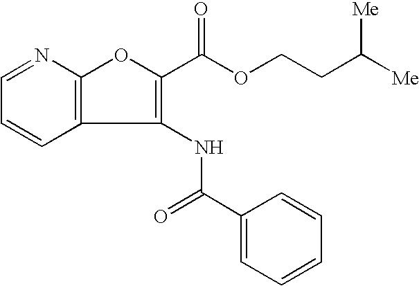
C1=CC=NC2=C1C(NC(C1=CC=CC=C1)=O)=C(C(OCCC([Me])[Me])=O)O2
